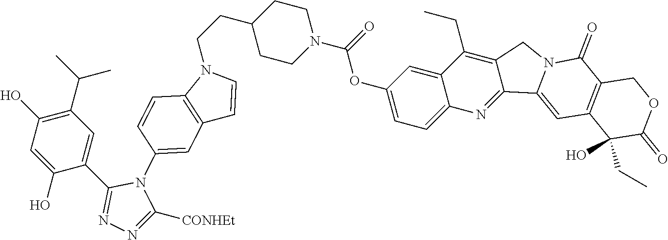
O(C1=CC=C2C(=C1)C(CC)=C1C(=N2)C2=CC3=C(C(=O)N2C1)COC(=O)C3(O)CC)C(N1CCC(CCN2C3=C(C=C2)C=C(N2C(C4=CC(C(C)C)=C(O)C=C4O)=NN=C2[CONHEt])C=C3)CC1)=O
